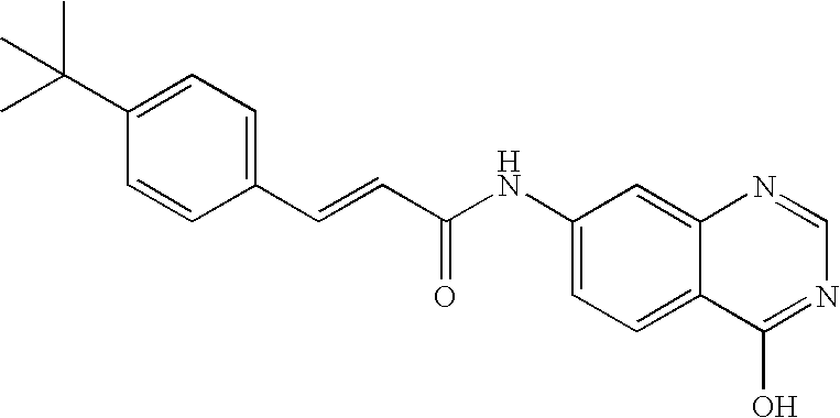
C1(C=CC(=O)NC2=CC=C3C(=C2)N=CN=C3O)=CC=C(C(C)(C)C)C=C1
